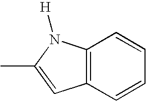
C12=C(C=CC=C1)C=C(C)N2[H]
